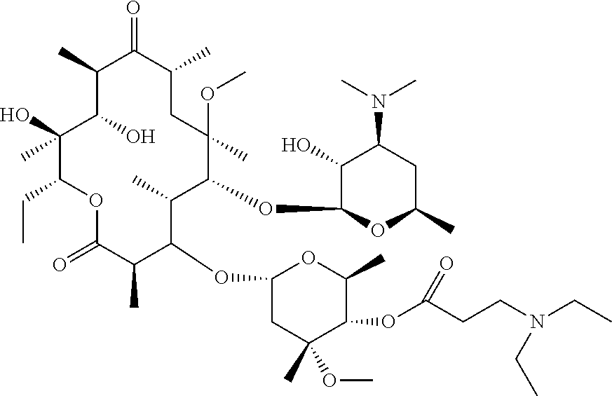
C1C(C)(OC)C(OC2OC(C)CC(N(C)C)C2O)C(C)C(OC2CC(C)(OC)C(OC(CCN(CC)CC)=O)C(C)O2)C(C)C(=O)OC(CC)C(C)(O)C(O)C(C)C(=O)C1C
